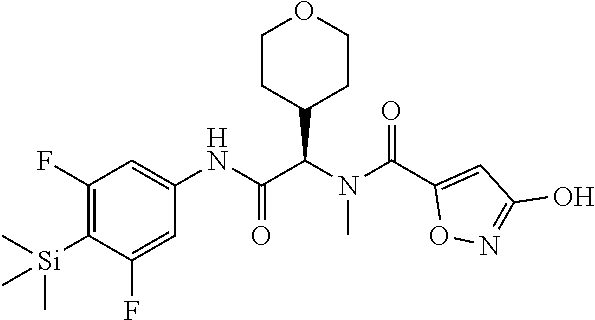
C1(F)=C([Si](C)(C)C)C(F)=CC(NC(C(N(C(C2=CC(O)=NO2)=O)C)C2CCOCC2)=O)=C1
